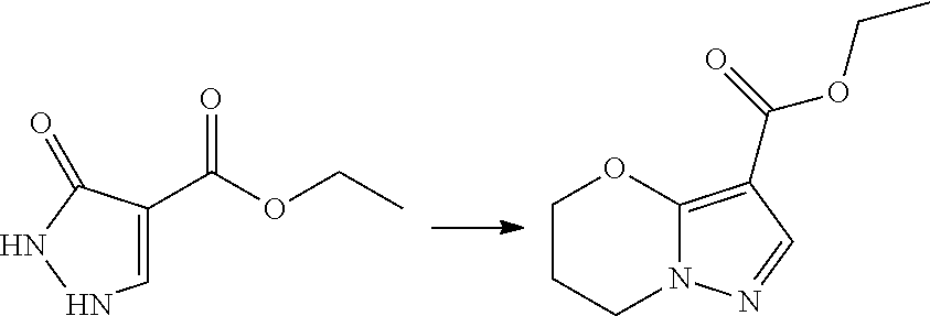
C1=C(C(OCC)=O)C(=O)NN1.C12=C(C(OCC)=O)C=NN1CCCO2
